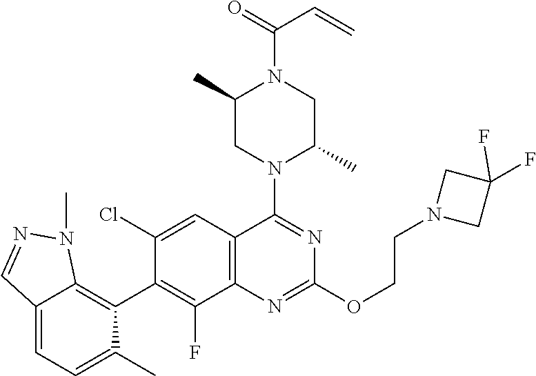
C12=C(C=C(Cl)C(C3=C4C(=CC=C3C)C=NN4C)=C1F)C(N1C(C)CN(C(=O)C=C)C(C)C1)=NC(OCCN1CC(F)(F)C1)=N2
